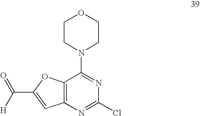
C12=C(N=C(Cl)N=C1N1CCOCC1)C=C(C(=O)[H])O2
